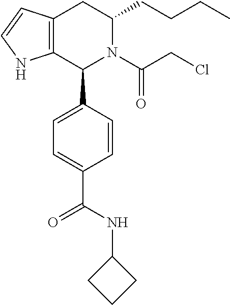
C12=C(CC(CCCC)N(C(CCl)=O)C1C1=CC=C(C(NC3CCC3)=O)C=C1)C=CN2
